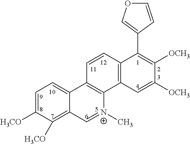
C1=C([H3CO])C([H3CO])=C2C(=C1)C1=C([N+](C)=C2)C2=C(C=C1)C(C1=COC=C1)=C([OCH3])C([OCH3])=C2
